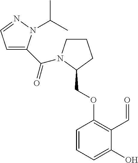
C1(COC2=C(C=O)C(O)=CC=C2)CCCN1C(=O)C1=CC=NN1C(C)C
